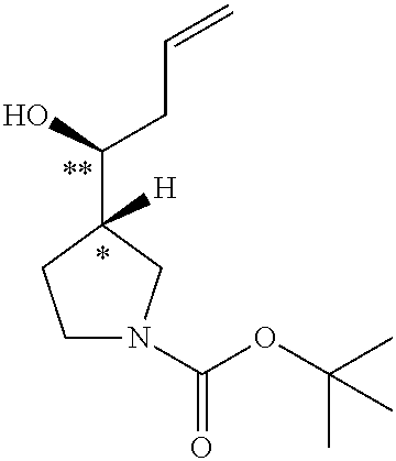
C1N(C(OC(C)(C)C)=O)CC(C(O)CC=C)([H])C1
